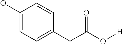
C1(O)=CC=C(CC(=O)O[H])C=C1
